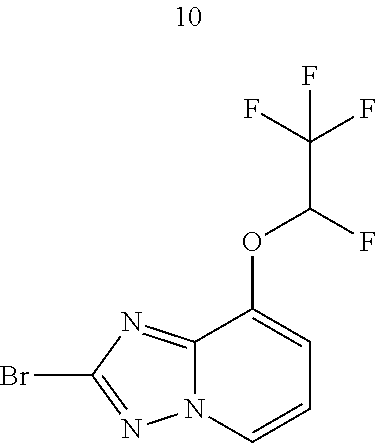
C1(OC(C(F)(F)F)F)=CC=CN2C1=NC(Br)=N2
